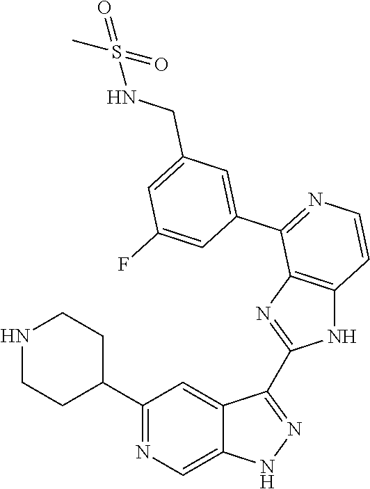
C1(C2CCNCC2)=NC=C2C(=C1)C(C1=NC3=C(N1)C=CN=C3C1=CC(CNS(C)(=O)=O)=CC(F)=C1)=NN2
